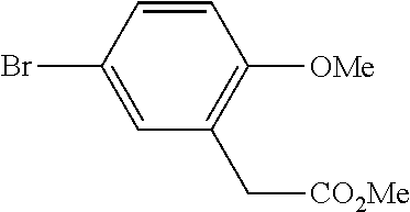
BrC1=CC(C[CO2Me])=C([OMe])C=C1
